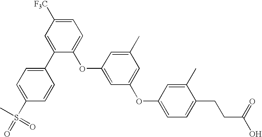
C1(OC2=CC(OC3=CC=C(CCC(O)=O)C(C)=C3)=CC(C)=C2)=CC=C([F3C])C=C1C1=CC=C(S(C)(=O)=O)C=C1
